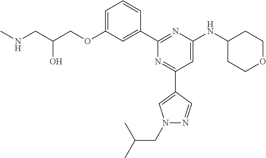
C1=C(OCC(CNC)O)C=C(C2=NC(NC3CCOCC3)=CC(C3=CN(CC(C)C)N=C3)=N2)C=C1
